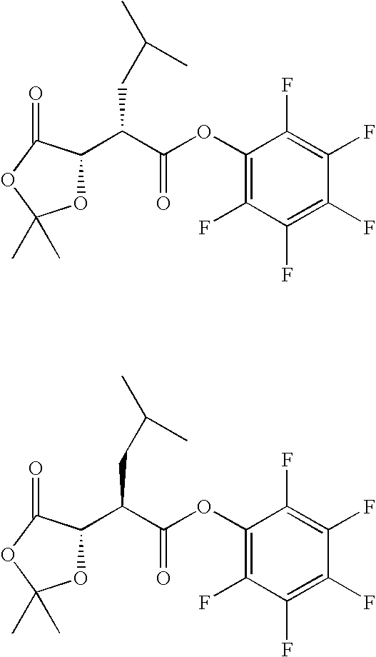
C1(C(C(OC2=C(F)C(F)=C(F)C(F)=C2F)=O)CC(C)C)OC(C)(C)OC1=O.C1(C(C(OC2=C(F)C(F)=C(F)C(F)=C2F)=O)CC(C)C)OC(C)(C)OC1=O
